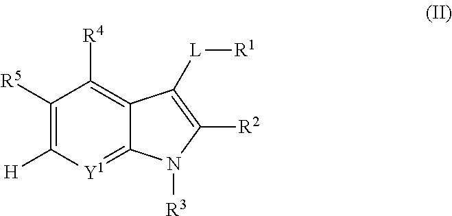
C1([R5])=C([H])[Y1]=C2C(=C1[R4])C([L][R1])=C([R2])N2[R3]
